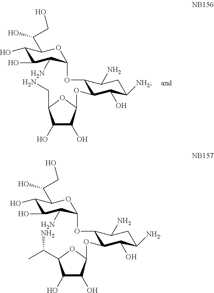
C1(O)C(O)C(OC2C(O)C([NH2])CC(N)C2OC2C(N)C(O)C(O)C(C(O)CO)O2)OC1C(C)N.C1(O)C(O)C(OC2C(O)C([NH2])CC(N)C2OC2C(N)C(O)C(O)C(C(O)CO)O2)OC1CN
